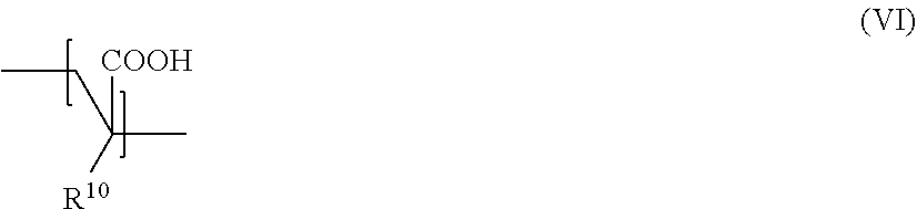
CCC([COOH])(C)[R10]
